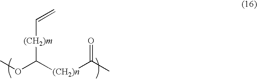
[(CH2)m](C=C)C([(CH2)n]C(C)=O)OC
